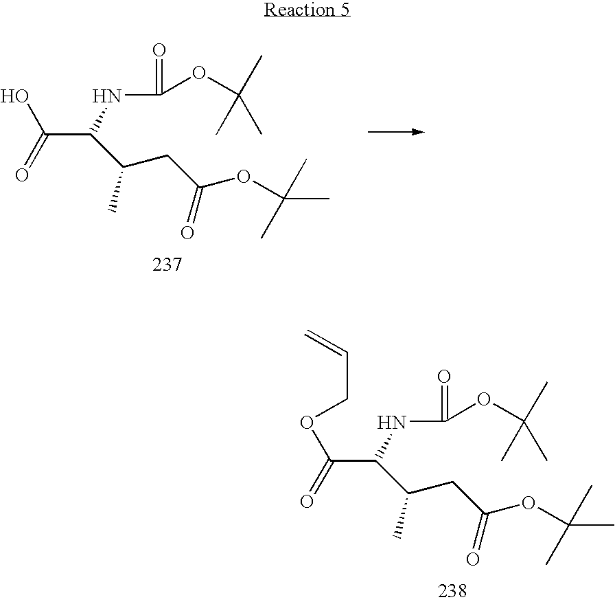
C(OCC=C)(C(NC(=O)OC(C)(C)C)C(CC(=O)OC(C)(C)C)C)=O.C(O)(C(NC(=O)OC(C)(C)C)C(CC(=O)OC(C)(C)C)C)=O
